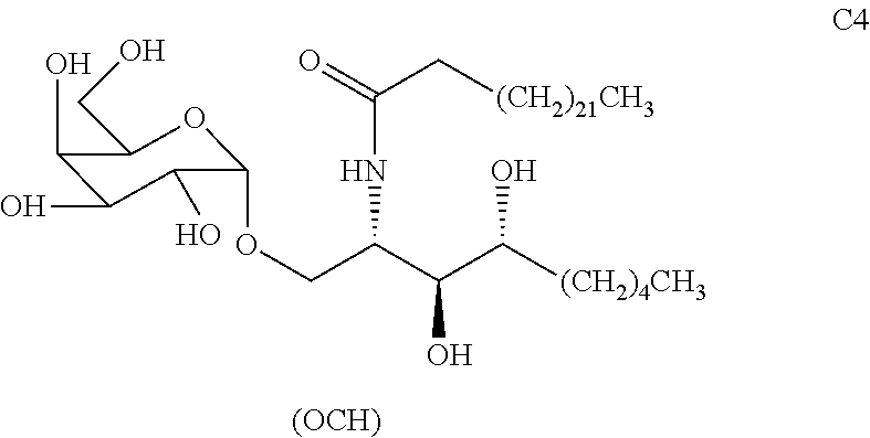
C1(O)C(O)C(O)C(OCC(C(C([(CH2)4CH3])O)O)NC(C[(CH2)21CH3])=O)OC1CO.[(OCH)]
